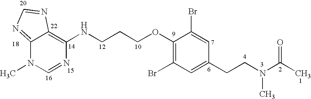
C12=C(NCCCOC3=C(Br)C=C(CCN(C(C)=O)C)C=C3Br)N=CN(C)C1=NC=N2
